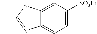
C12=CC([SO3Li])=CC=C1N=C(C)S2
